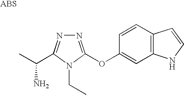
N1=C(OC2=CC3=C(C=C2)C=CN3)N(CC)C(C(C)N)=N1
